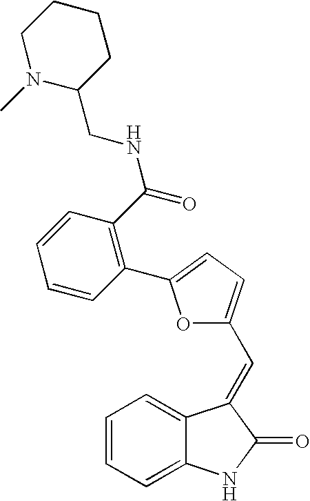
C1=CC=C2C(=C1)C(=CC1=CC=C(C3=C(C(=O)NCC4CCCCN4C)C=CC=C3)O1)C(=O)N2
